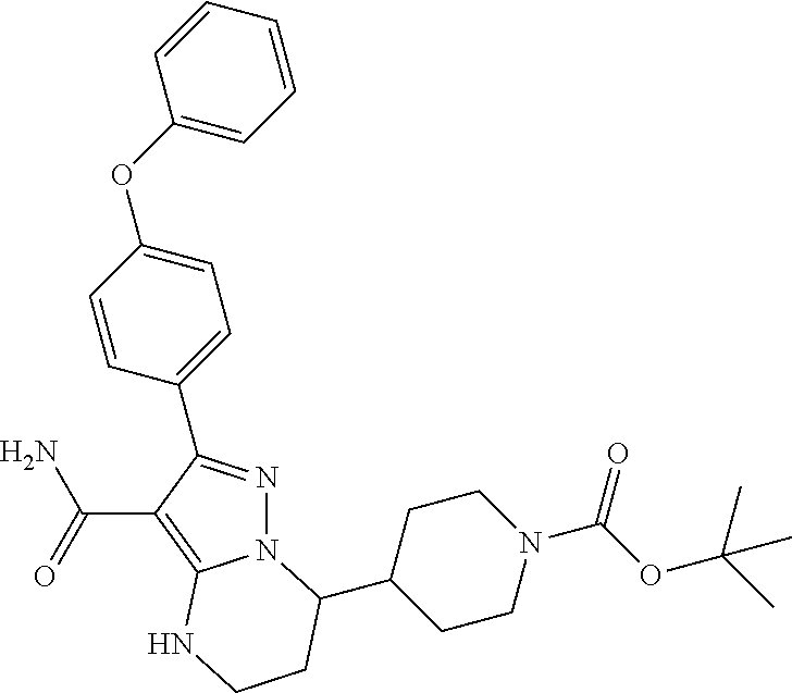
N12N=C(C3=CC=C(OC4=CC=CC=C4)C=C3)C(C(N)=O)=C1NCCC2C1CCN(C(OC(C)(C)C)=O)CC1
